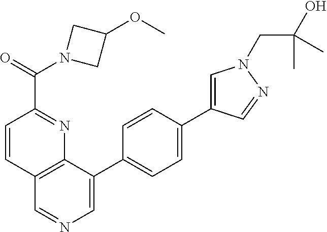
C12=C(C(C3=CC=C(C4=CN(CC(O)(C)C)N=C4)C=C3)=CN=C1)N=C(C(=O)N1CC(OC)C1)C=C2
